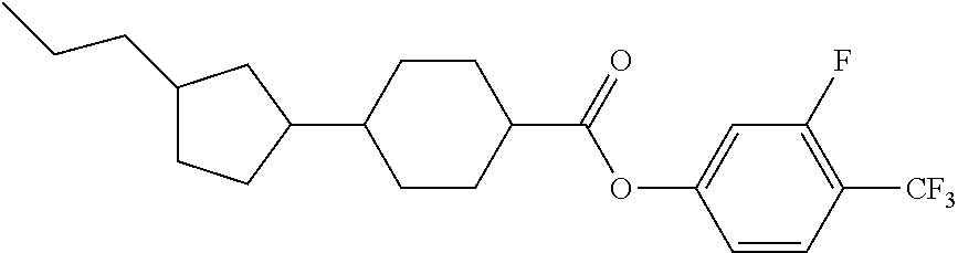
C1(CCC)CCC(C2CCC(C(OC3=CC(F)=C([CF3])C=C3)=O)CC2)C1
